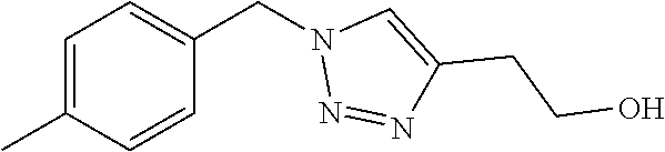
C1=C(C)C=CC(CN2N=NC(CCO)=C2)=C1
